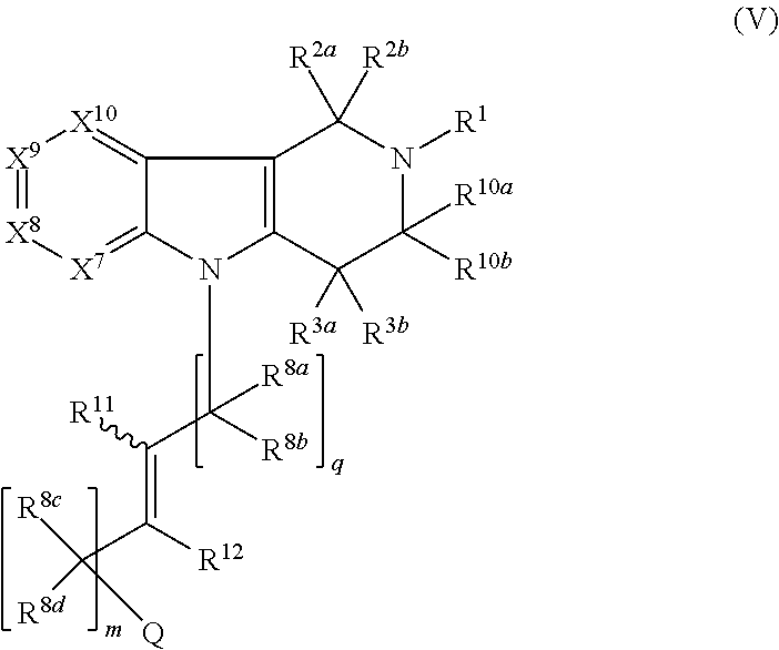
[X9]1=[X8][X7]=C2C(=[X10]1)C1=C(N2C([R8b])([R8a])C(=C([R12])C([R8c])([R8d])[Q])[R11])C([R3a])([R3b])C([R10b])([R10a])N([R1])C1([R2a])[R2b]
